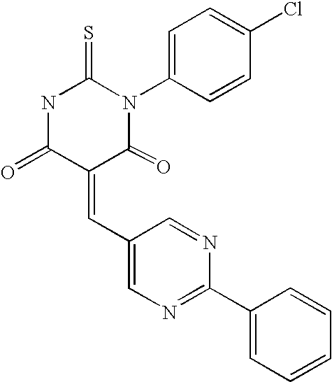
N1C(=O)C(=CC2=CN=C(C3=CC=CC=C3)N=C2)C(=O)N(C2=CC=C(Cl)C=C2)C1=S
